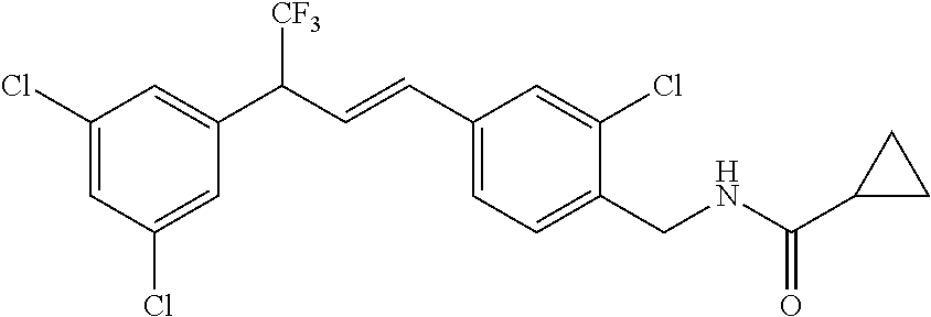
C1(Cl)=CC(C(C=CC2=CC=C(CNC(C3CC3)=O)C(Cl)=C2)[CF3])=CC(Cl)=C1
